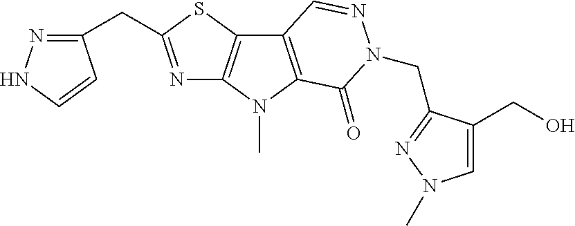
N1=C(CC2=NNC=C2)SC2=C1N(C)C1=C2C=NN(CC2=NN(C)C=C2CO)C1=O
